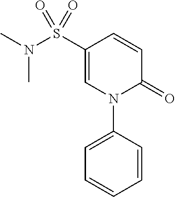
C1=C(S(N(C)C)(=O)=O)C=CC(=O)N1C1=CC=CC=C1
